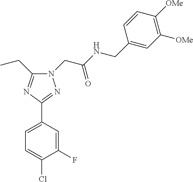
C1=C(C2=NN(CC(NCC3=CC([OMe])=C([OMe])C=C3)=O)C(CC)=N2)C=C(F)C(Cl)=C1
